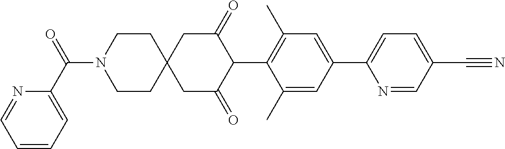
C1(C)=CC(C2=CC=C(C#N)C=N2)=CC(C)=C1C1C(=O)CC2(CC1=O)CCN(C(C1=CC=CC=N1)=O)CC2
